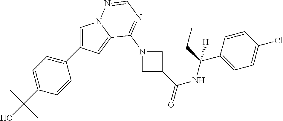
C1=C(C2=CC=C(C(O)(C)C)C=C2)C=C2N1N=CN=C2N1CC(C(NC(C2=CC=C(Cl)C=C2)(CC)[H])=O)C1
